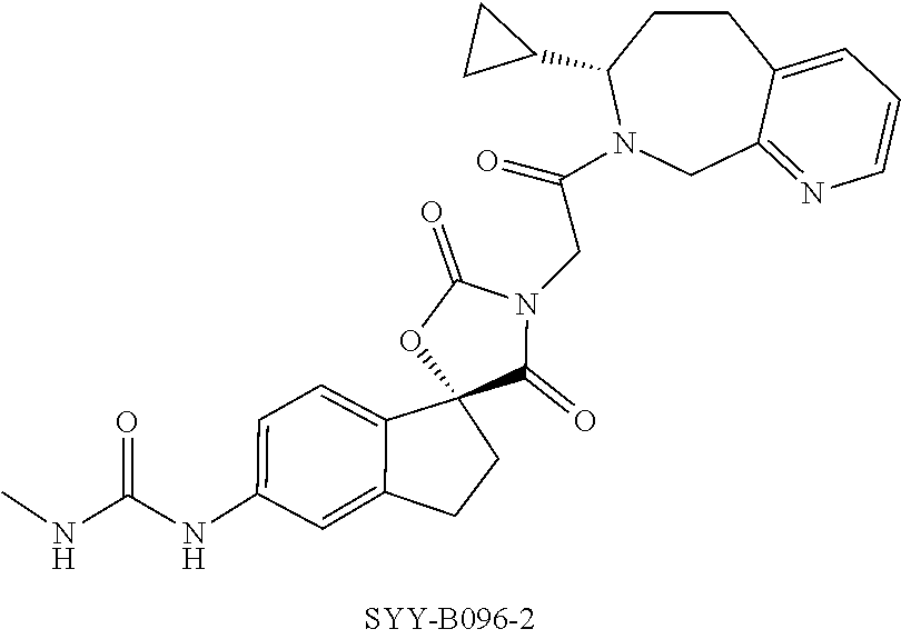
C12=CC(NC(NC)=O)=CC=C1C1(OC(=O)N(CC(=O)N3C(C4CC4)CCC4=CC=CN=C4C3)C1=O)CC2
